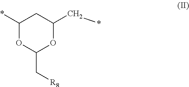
C1(*)OC(C[R8])OC(C*)C1
